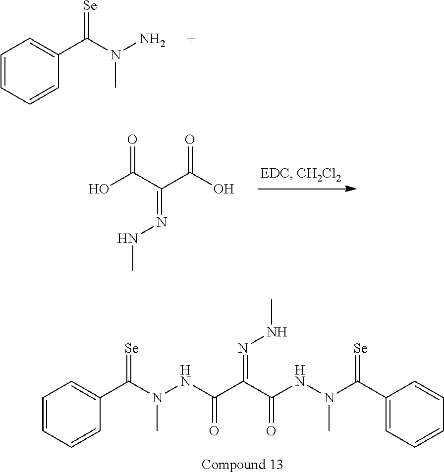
C1=CC=CC(C(N(NC(C(C(NN(C(C2=CC=CC=C2)=[Se])C)=O)=NNC)=O)C)=[Se])=C1.C1=CC=CC(C(N(N)C)=[Se])=C1.O=C(C(C(O)=O)=NNC)O
